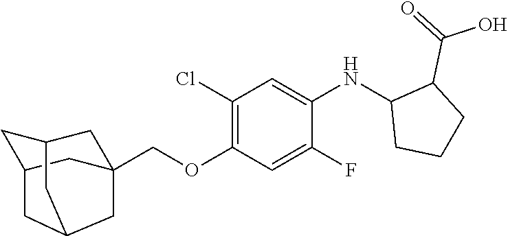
C(OC1=C(Cl)C=C(NC2CCCC2C(O)=O)C(F)=C1)C12CC3CC(C1)CC(C3)C2
